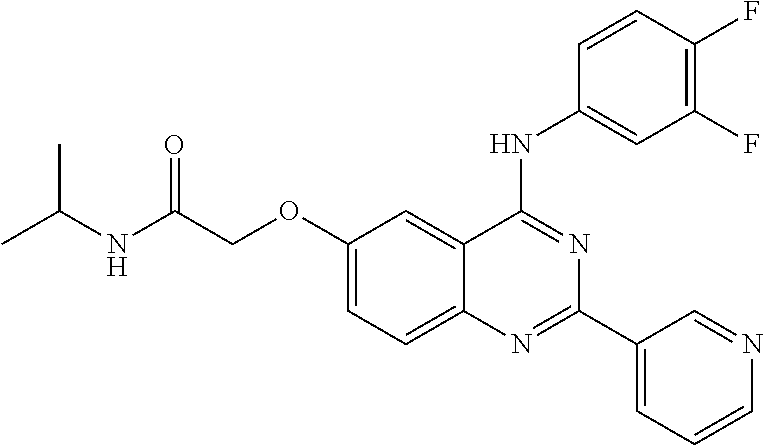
C1(OCC(NC(C)C)=O)=CC=C2C(=C1)C(NC1=CC(F)=C(F)C=C1)=NC(C1=CC=CN=C1)=N2
